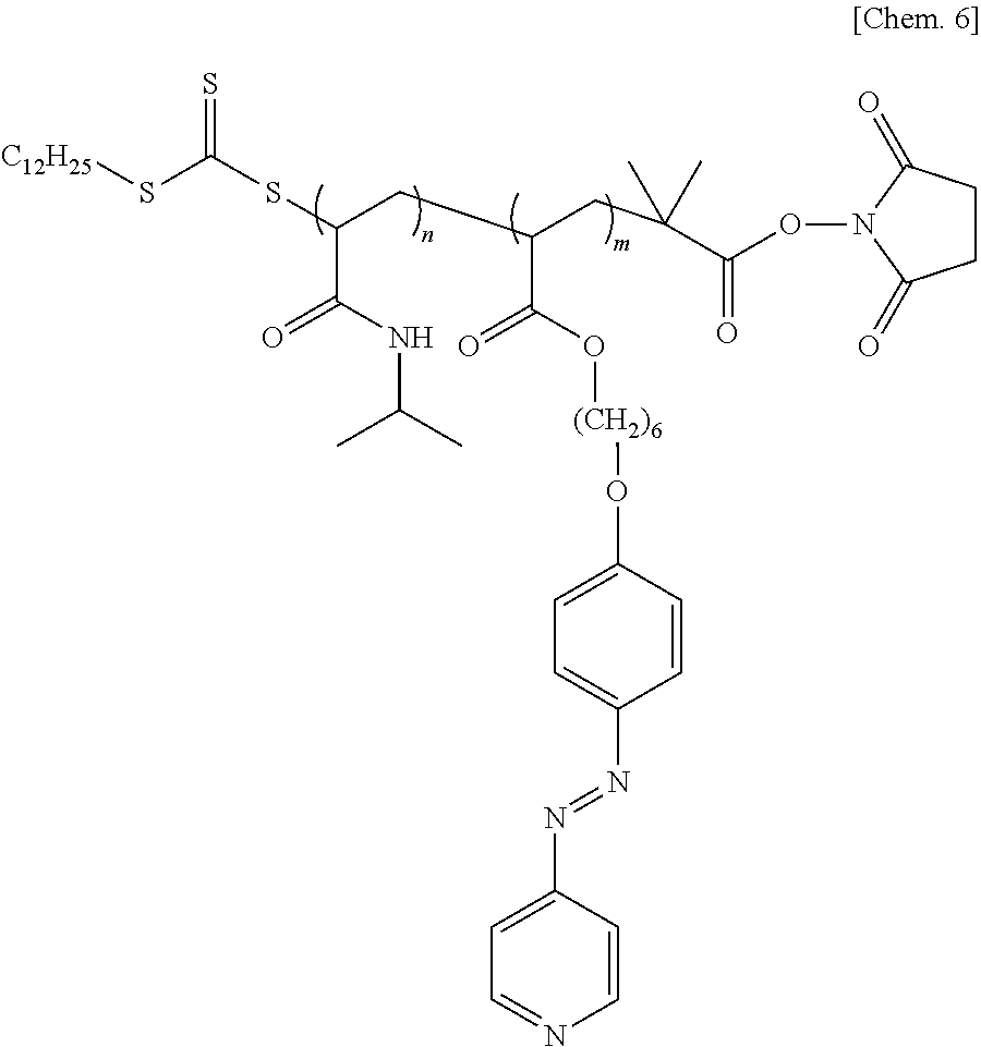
S=C(SC(CC(CC(C(=O)ON1C(=O)CCC1=O)(C)C)C(O[(CH2)6]OC1=CC=C(N=NC2=CC=NC=C2)C=C1)=O)C(NC(C)C)=O)S[C12H25]
